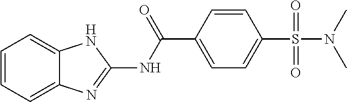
C1=CC=C2C(=C1)NC(NC(C1=CC=C(S(N(C)C)(=O)=O)C=C1)=O)=N2
